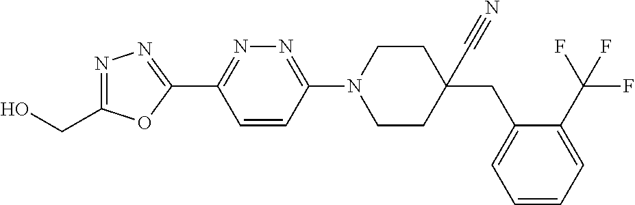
OCC1=NN=C(C2=NN=C(N3CCC(C#N)(CC4=CC=CC=C4C(F)(F)F)CC3)C=C2)O1
